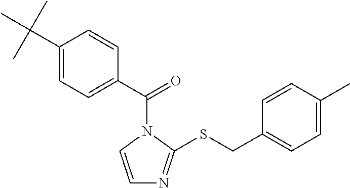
C1(C(C)(C)C)=CC=C(C(=O)N2C(SCC3=CC=C(C)C=C3)=NC=C2)C=C1
